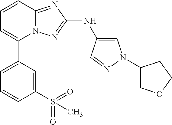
C1(S(=O)(=O)C)=CC(C2=CC=CC3=NC(NC4=CN(C5COCC5)N=C4)=NN23)=CC=C1
